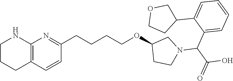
C12=C(C=CC(CCCCOC3CCN(C(C4=CC=CC=C4C4COCC4)C(O)=O)C3)=N1)CCCN2
